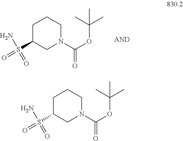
C1C(S(=O)(N)=O)CN(C(OC(C)(C)C)=O)CC1.C1C(S(=O)(N)=O)CN(C(OC(C)(C)C)=O)CC1
